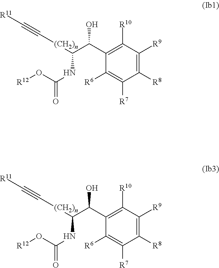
C1(C(O)C(NC(O[R12])=O)[(CH2)n]C#C[R11])=C([R10])C([R9])=C([R8])C([R7])=C1[R6].C1(C(O)C(NC(O[R12])=O)[(CH2)n]C#C[R11])=C([R10])C([R9])=C([R8])C([R7])=C1[R6]
